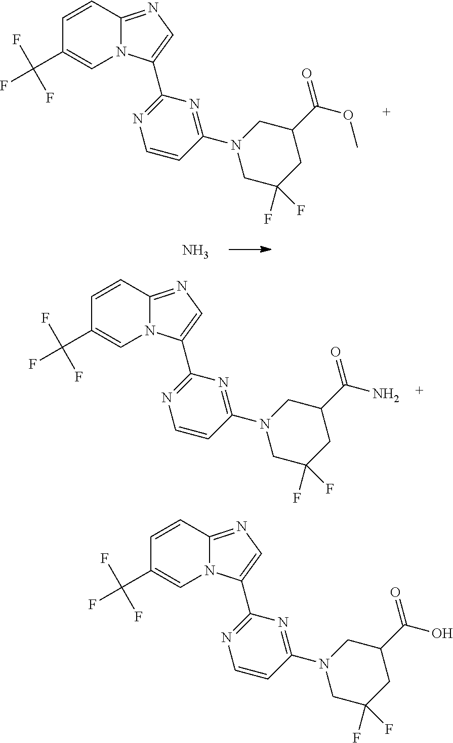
C1=CC2=NC=C(C3=NC=CC(N4CC(F)(F)CC(C(OC)=O)C4)=N3)N2C=C1C(F)(F)F.N.C1=CC2=NC=C(C3=NC=CC(N4CC(F)(F)CC(C(N)=O)C4)=N3)N2C=C1C(F)(F)F.C1=CC2=NC=C(C3=NC=CC(N4CC(F)(F)CC(C(O)=O)C4)=N3)N2C=C1C(F)(F)F
